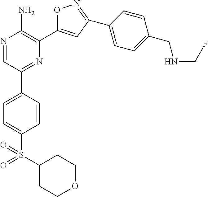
N1=CC(C2=CC=C(S(C3CCOCC3)(=O)=O)C=C2)=NC(C2=CC(C3=CC=C(CNCF)C=C3)=NO2)=C1N
